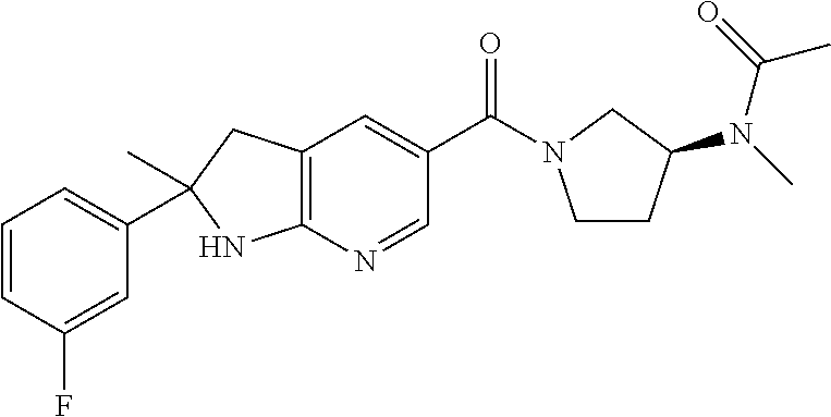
N(C1CCN(C(C2=CC3=C(N=C2)NC(C2=CC=CC(F)=C2)(C)C3)=O)C1)(C)C(=O)C
